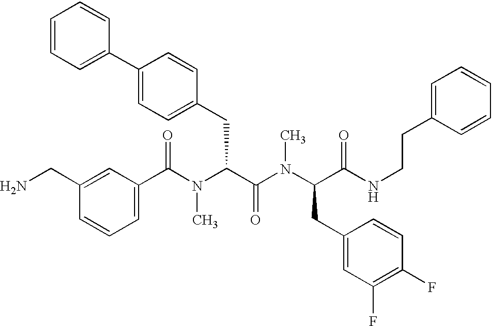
C1(C(N(C(C(N(C(CC2=CC(F)=C(F)C=C2)C(NCCC2=CC=CC=C2)=O)C)=O)CC2=CC=C(C3=CC=CC=C3)C=C2)C)=O)=CC=CC(CN)=C1
